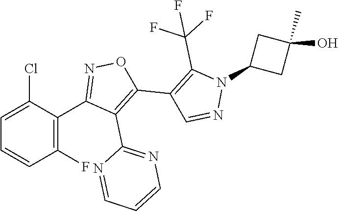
C1=C(Cl)C(C2=NOC(C3=C(C(F)(F)F)N(C4CC(C)(O)C4)N=C3)=C2C2=NC=CC=N2)=C(F)C=C1
